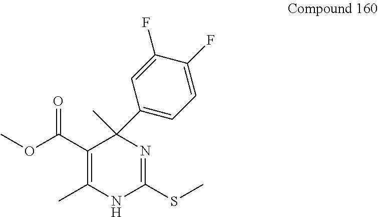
C1(C2=CC=C(F)C(F)=C2)(C)C(C(OC)=O)=C(C)NC(SC)=N1
